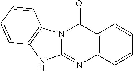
C12=C(C=CC=C1)N=C1N(C2=O)C2=C(N1)C=CC=C2
